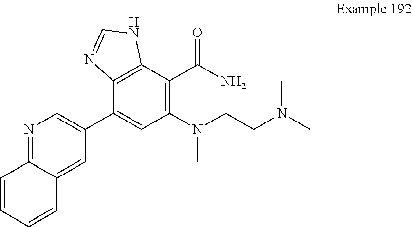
N1=C2C(=CC(C3=CC(N(CCN(C)C)C)=C(C(N)=O)C4=C3N=CN4)=C1)C=CC=C2
